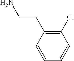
C1=CC=CC(Cl)=C1CCN
